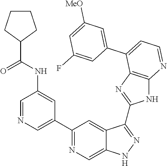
C1(C2=NC=C3C(=C2)C(C2=NC4=C(N2)N=CC=C4C2=CC([MeO])=CC(F)=C2)=NN3)=CN=CC(NC(C2CCCC2)=O)=C1
